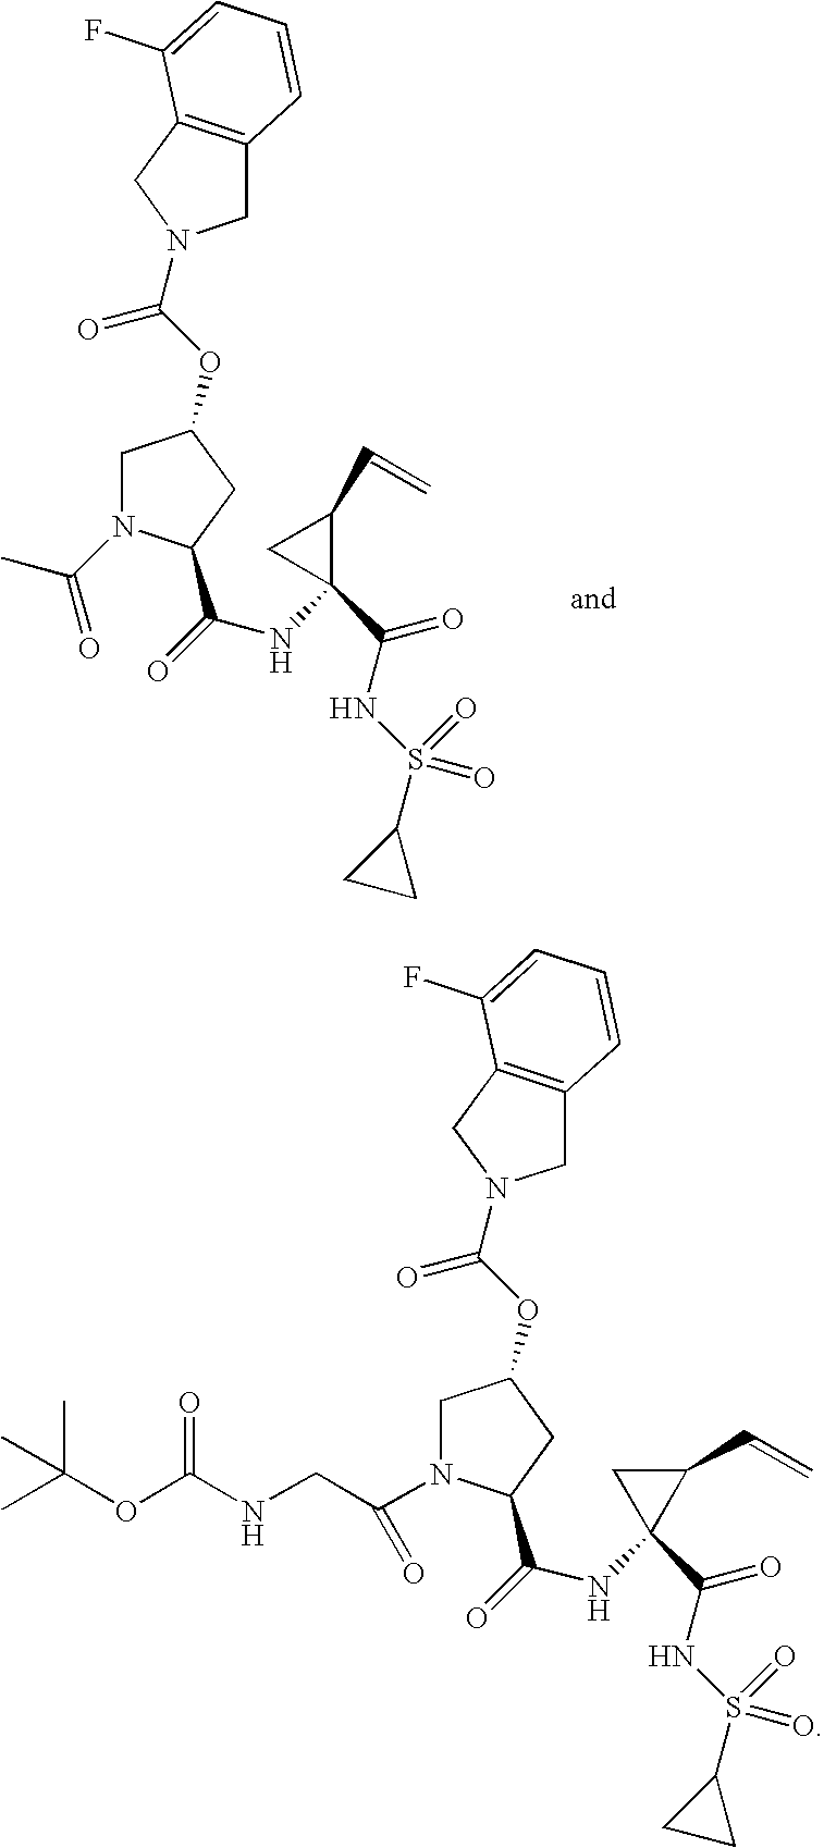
C1C2=C(CN1C(OC1CN(C(C)=O)C(C(=O)NC3(C(=O)NS(C4CC4)(=O)=O)C(C=C)C3)C1)=O)C(F)=CC=C2.C1C2=C(CN1C(OC1CN(C(CNC(OC(C)(C)C)=O)=O)C(C(=O)NC3(C(=O)NS(C4CC4)(=O)=O)C(C=C)C3)C1)=O)C(F)=CC=C2
